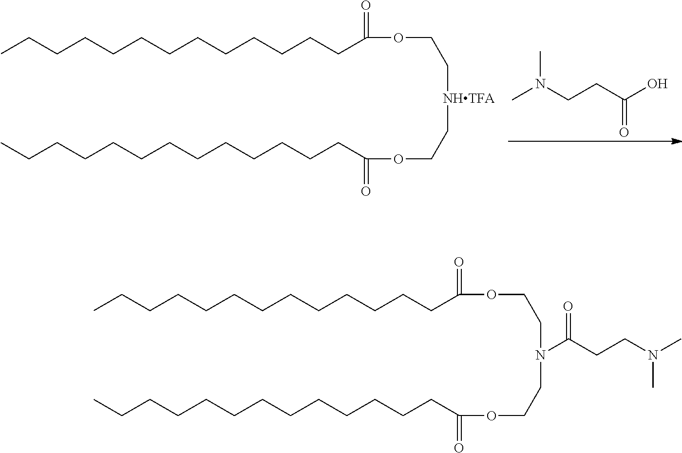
CN(CCC(=O)O)C.CCCCCCCCCCCCCC(=O)OCC[NHTFA]CCOC(CCCCCCCCCCCCC)=O.CCCCCCCCCCCCCC(=O)OCCN(CCOC(CCCCCCCCCCCCC)=O)C(CCN(C)C)=O
